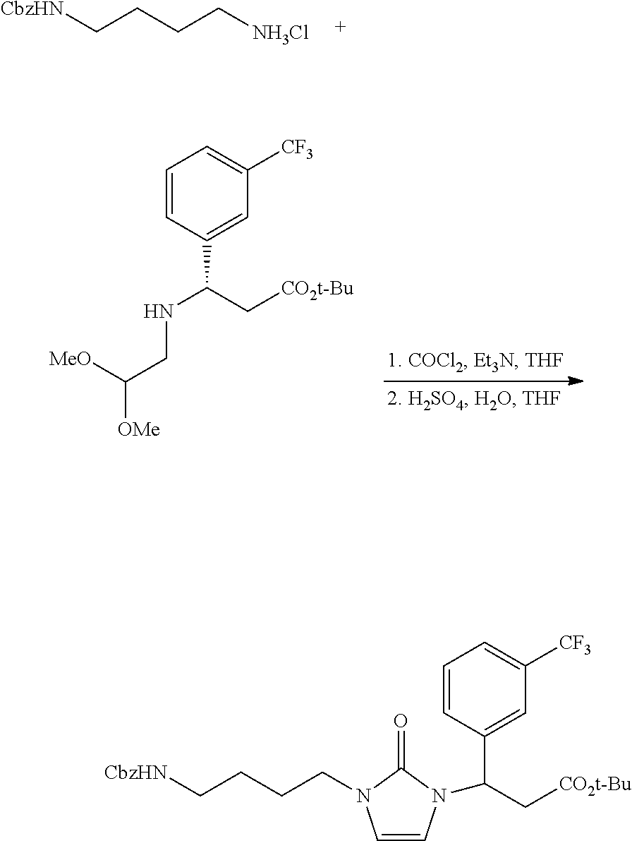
C1=CC(C(C[CO2t-Bu])NCC([OMe])[MeO])=CC([CF3])=C1.[CbzHN]CCCC[NH3Cl].C(CCCN1C=CN(C(C2=CC([CF3])=CC=C2)C[CO2t-Bu])C1=O)[CbzHN]
